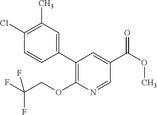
C1(Cl)=C(C)C=C(C2=C(OCC(F)(F)F)N=CC(C(OC)=O)=C2)C=C1
